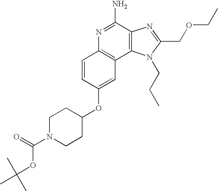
N1=C(N)C2=C(C3=C1C=CC(OC1CCN(C(=O)OC(C)(C)C)CC1)=C3)N(CCC)C(COCC)=N2
